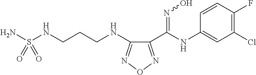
NS(NCCCNC1=NON=C1C(NC1=CC(Cl)=C(F)C=C1)=NO)(=O)=O
